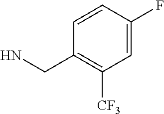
NCC1=C([CF3])C=C(F)C=C1
